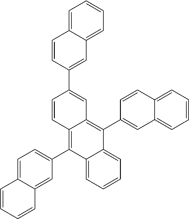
C1=C2C(=CC(C3=C4C(=C(C5=CC6=CC=CC=C6C=C5)C5=CC=CC=C35)C=C(C3=CC5=CC=CC=C5C=C3)C=C4)=C1)C=CC=C2
